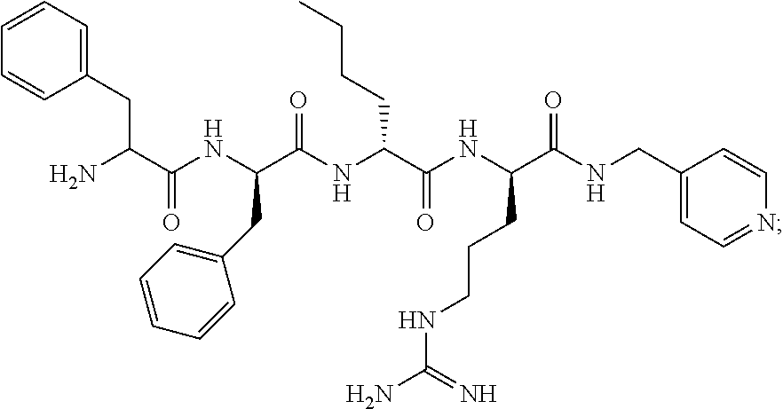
C1(CC(C(NC(CC2=CC=CC=C2)C(NC(C(NC(C(NCC2=CC=NC=C2)=O)CCCNC(N)=N)=O)CCCC)=O)=O)N)=CC=CC=C1
